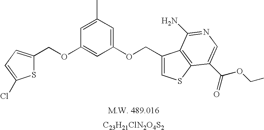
[C23H21ClN2O4S2].O(C1=CC(OCC2=CSC3=C2C(N)=NC=C3C(=O)OCC)=CC(C)=C1)CC1=CC=C(Cl)S1
